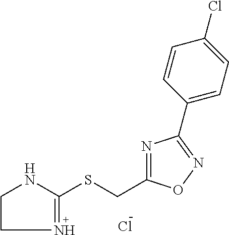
C1CN=C(SCC2=NC(C3=CC=C(Cl)C=C3)=NO2)N1.Cl
